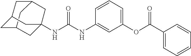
N(C(NC1=CC(OC(C2=CC=CC=C2)=O)=CC=C1)=O)C12CC3CC(CC(C1)C3)C2
